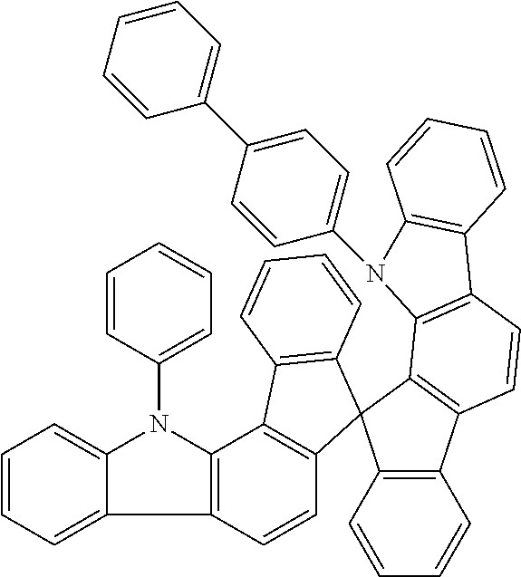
C12=C(C=CC=C1)C1(C3=C2C=CC2=C3N(C3=CC=C(C4=CC=CC=C4)C=C3)C3=C2C=CC=C3)C2=C(C3=C(C4=CC=CC=C4N3C3=CC=CC=C3)C=C2)C2=C1C=CC=C2
